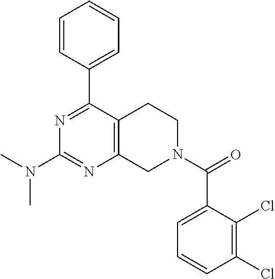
N1=C(C2=CC=CC=C2)C2=C(N=C1N(C)C)CN(C(C1=CC=CC(Cl)=C1Cl)=O)CC2
